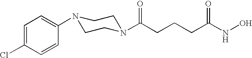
C1=C(Cl)C=CC(N2CCN(C(CCCC(NO)=O)=O)CC2)=C1
